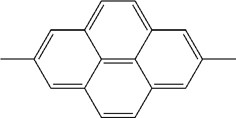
C12=C3C4=CC=C1C=C(C)C=C2C=CC3=CC(C)=C4
